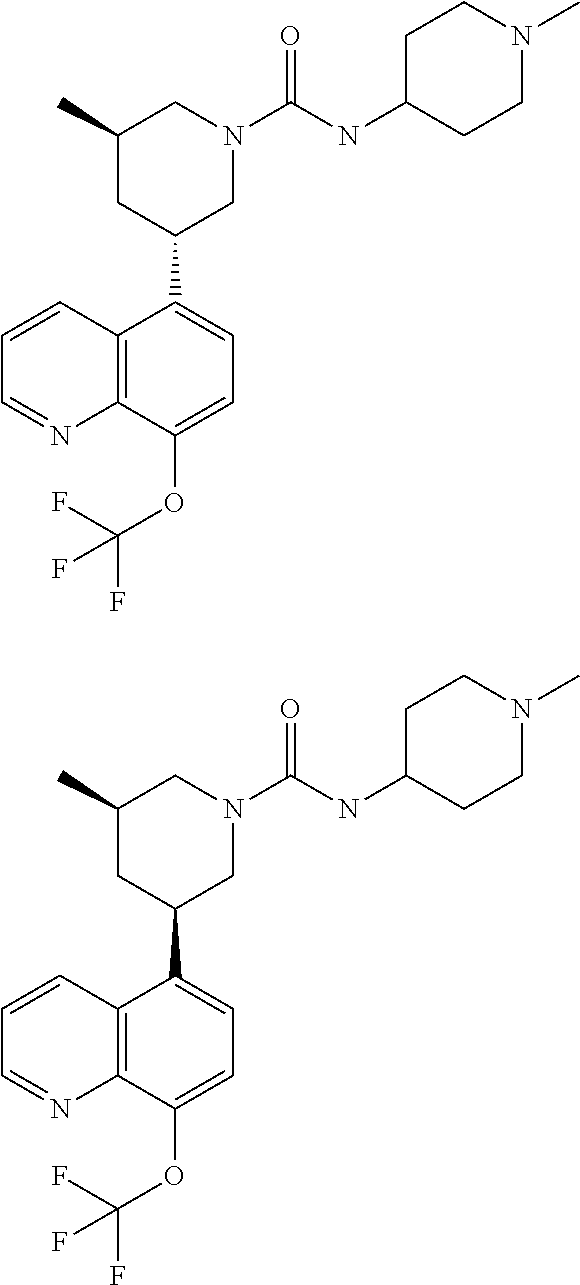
C1=C(OC(F)(F)F)C2=C(C(C3CN(C(NC4CCN(C)CC4)=O)CC(C)C3)=C1)C=CC=N2.C1=C(OC(F)(F)F)C2=C(C(C3CN(C(NC4CCN(C)CC4)=O)CC(C)C3)=C1)C=CC=N2
